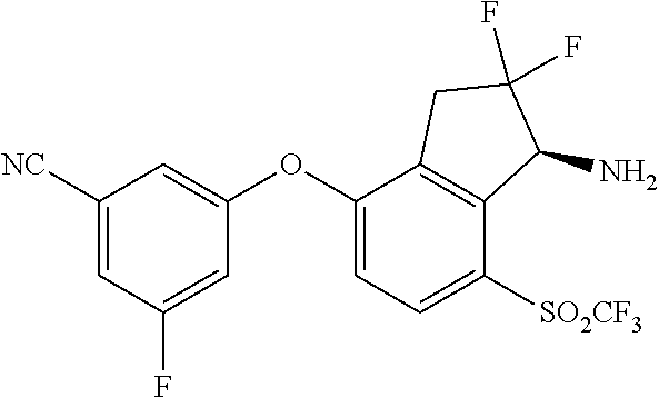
C1([NC])=CC(F)=CC(OC2=CC=C([SO2CF3])C3=C2CC(F)(F)C3N)=C1
